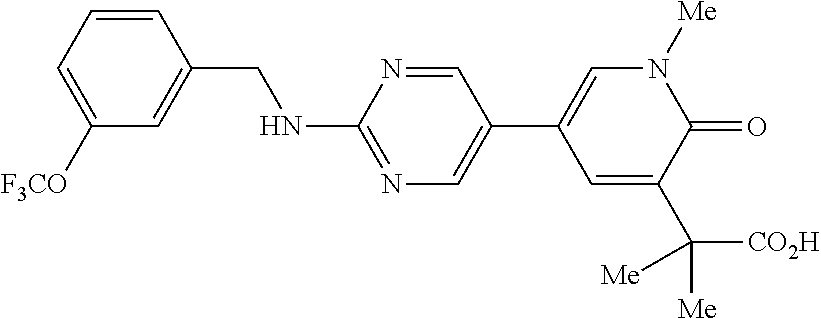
C1=CC(CNC2=NC=C(C3=CN([Me])C(=O)C(C([Me])([CO2H])[Me])=C3)C=N2)=CC([F3CO])=C1
